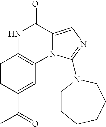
C1=CC(C(=O)C)=CC2=C1NC(=O)C1=CN=C(N3CCCCCC3)N21
